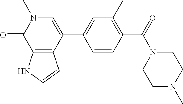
C1N(C(C2=C(C)C=C(C3=CN(C)C(=O)C4=C3C=CN4)C=C2)=O)CCN(C)C1
